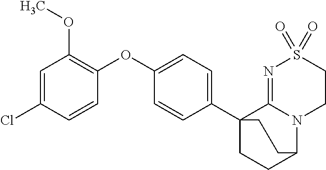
C1=C(Cl)C=CC(OC2=CC=C(C34CCC(N5C3=NS(=O)(=O)CC5)CC4)C=C2)=C1OC
